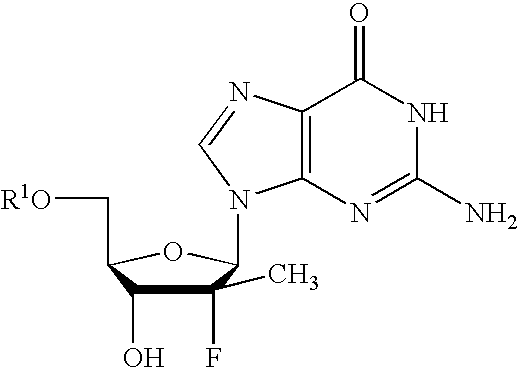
C1(F)(C)C(O)C(C[R1O])OC1N1C2=C(N=C1)C(=O)NC(N)=N2
